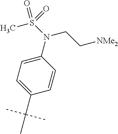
C1=C(N(S(C)(=O)=O)CC[NMe2])C=CC(C(C)(C)C)=C1
